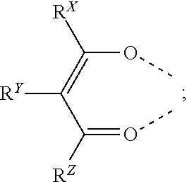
C(=OC)(C(=C(OC)[RX])[RY])[RZ]
